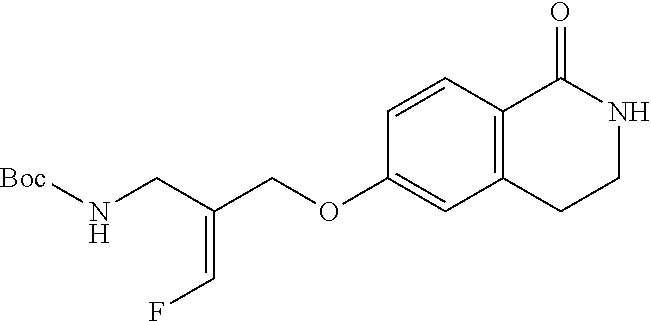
C12=C(CCNC1=O)C=C(OCC(CN[Boc])=CF)C=C2
